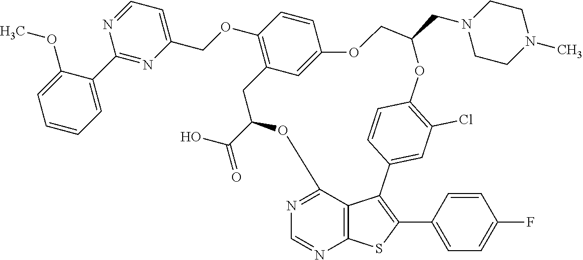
C12=NC=NC3=C1C(=C(C1=CC=C(F)C=C1)S3)C1=CC(Cl)=C(C=C1)OC(CN1CCN(C)CC1)COC1=CC(=C(OCC3=CC=NC(C4=CC=CC=C4OC)=N3)C=C1)CC(C(=O)O)O2
